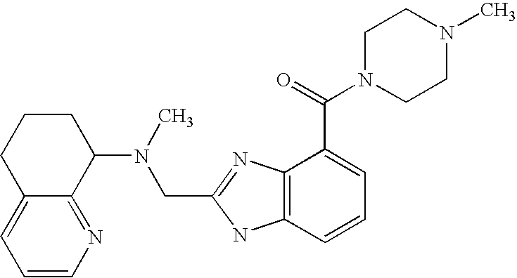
C1=CN=C2C(=C1)CCCC2N(CC1=NC2=C(N1)C=CC=C2C(=O)N1CCN(C)CC1)C
